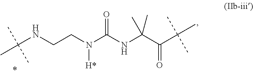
N(CCN(C(NC(C(C(C)(C)C)=O)(C)C)=O)[H*])C(C)(C)C
